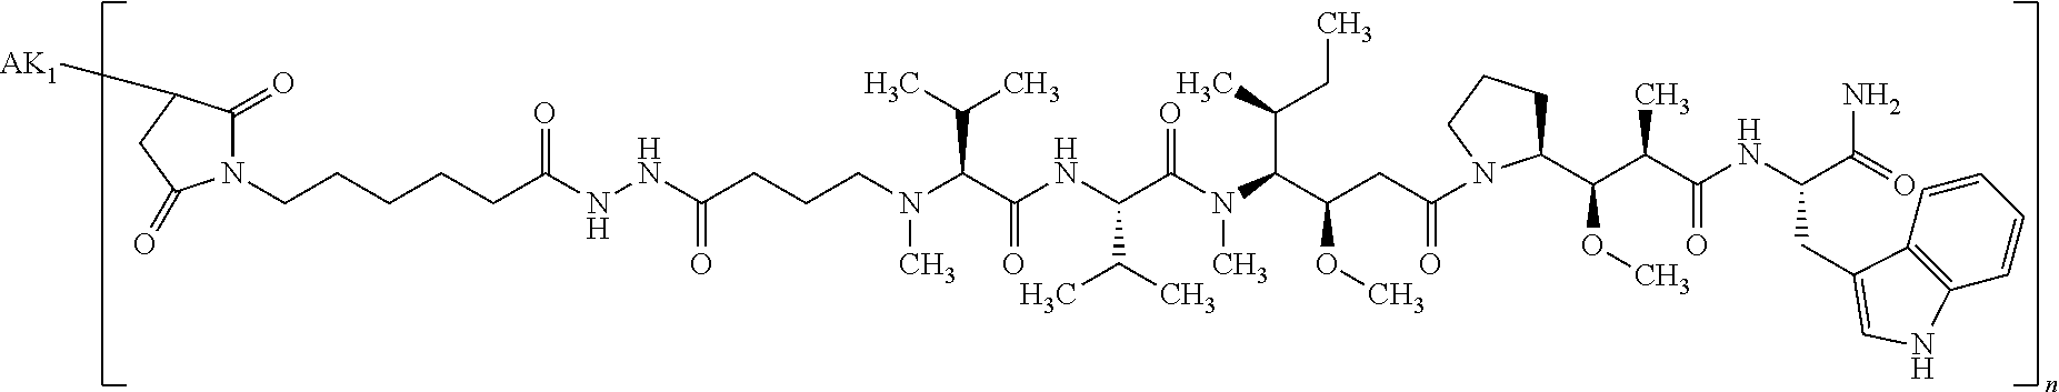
N1(CCCCCC(NNC(CCCN(C(C(=O)NC(C(N(C(C(CC(=O)N2CCCC2C(C(C(NC(C(=O)N)CC2=CNC3=C2C=CC=C3)=O)C)OC)OC)C(C)CC)C)=O)C(C)C)C(C)C)C)=O)=O)C(=O)C([AK1])CC1=O
